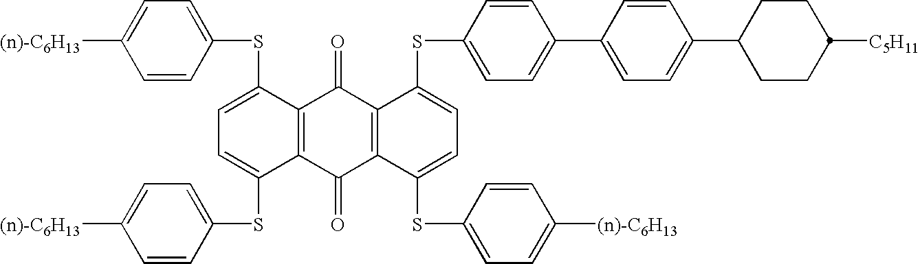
C1=CC(SC2=CC=C(SC3=CC=C([(n)-C6H13])C=C3)C3=C2C(=O)C2=C(C3=O)C(SC3=CC=C([(n)-C6H13])C=C3)=CC=C2SC2=CC=C(C3=CC=C(C4CCC([C5H11])CC4)C=C3)C=C2)=CC=C1[(n)-C6H13]
